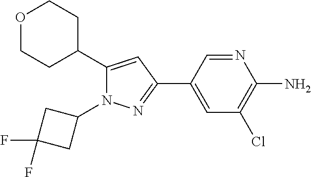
C1C(C2=CC(C3=CC(Cl)=C(N)N=C3)=NN2C2CC(F)(F)C2)CCOC1
